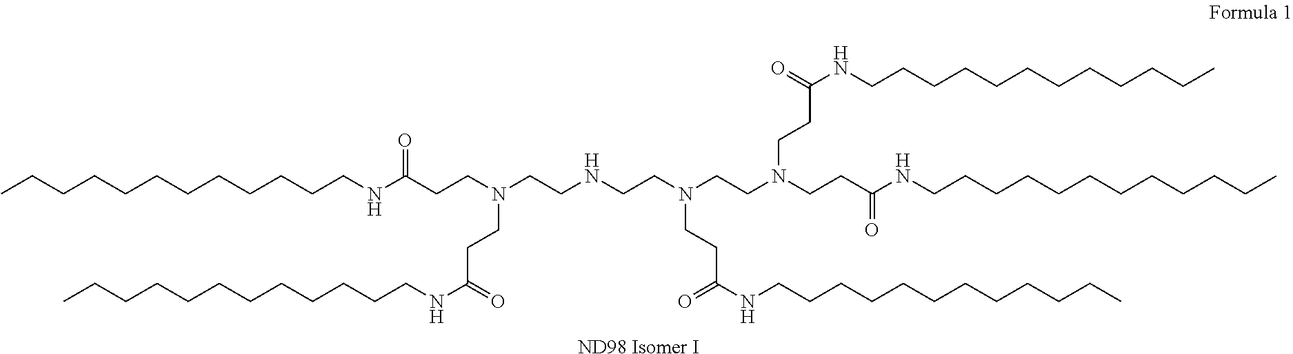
CCCCCCCCCCCCNC(CCN(CCNCCN(CCN(CCC(NCCCCCCCCCCCC)=O)CCC(NCCCCCCCCCCCC)=O)CCC(NCCCCCCCCCCCC)=O)CCC(NCCCCCCCCCCCC)=O)=O.[ND98 Isomer I]
